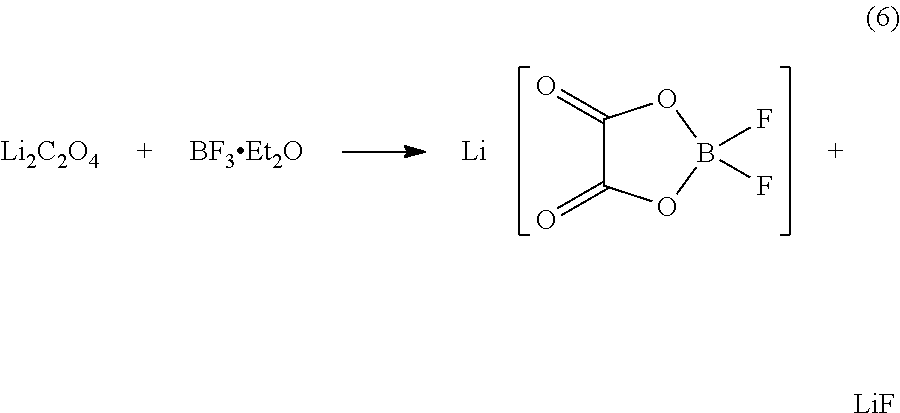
C1(=O)C(=O)OB(F)(F)O1.[Li].[Li2C2O4].[LiF]
